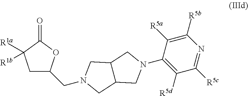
C1C(CN2CC3C(C2)CN(C2=C([R5d])C([R5c])=NC([R5b])=C2[R5a])C3)OC(=O)C1([R1a])[R1b]
